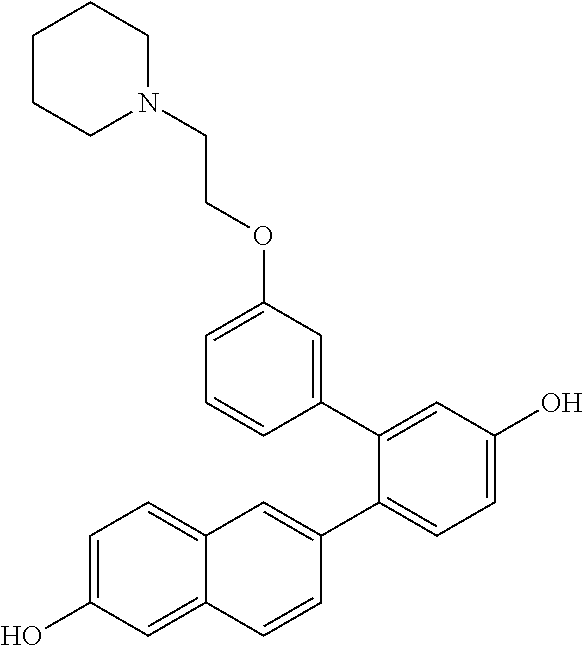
C1(OCCN2CCCCC2)=CC=CC(C2=CC(O)=CC=C2C2=CC3=CC=C(O)C=C3C=C2)=C1
